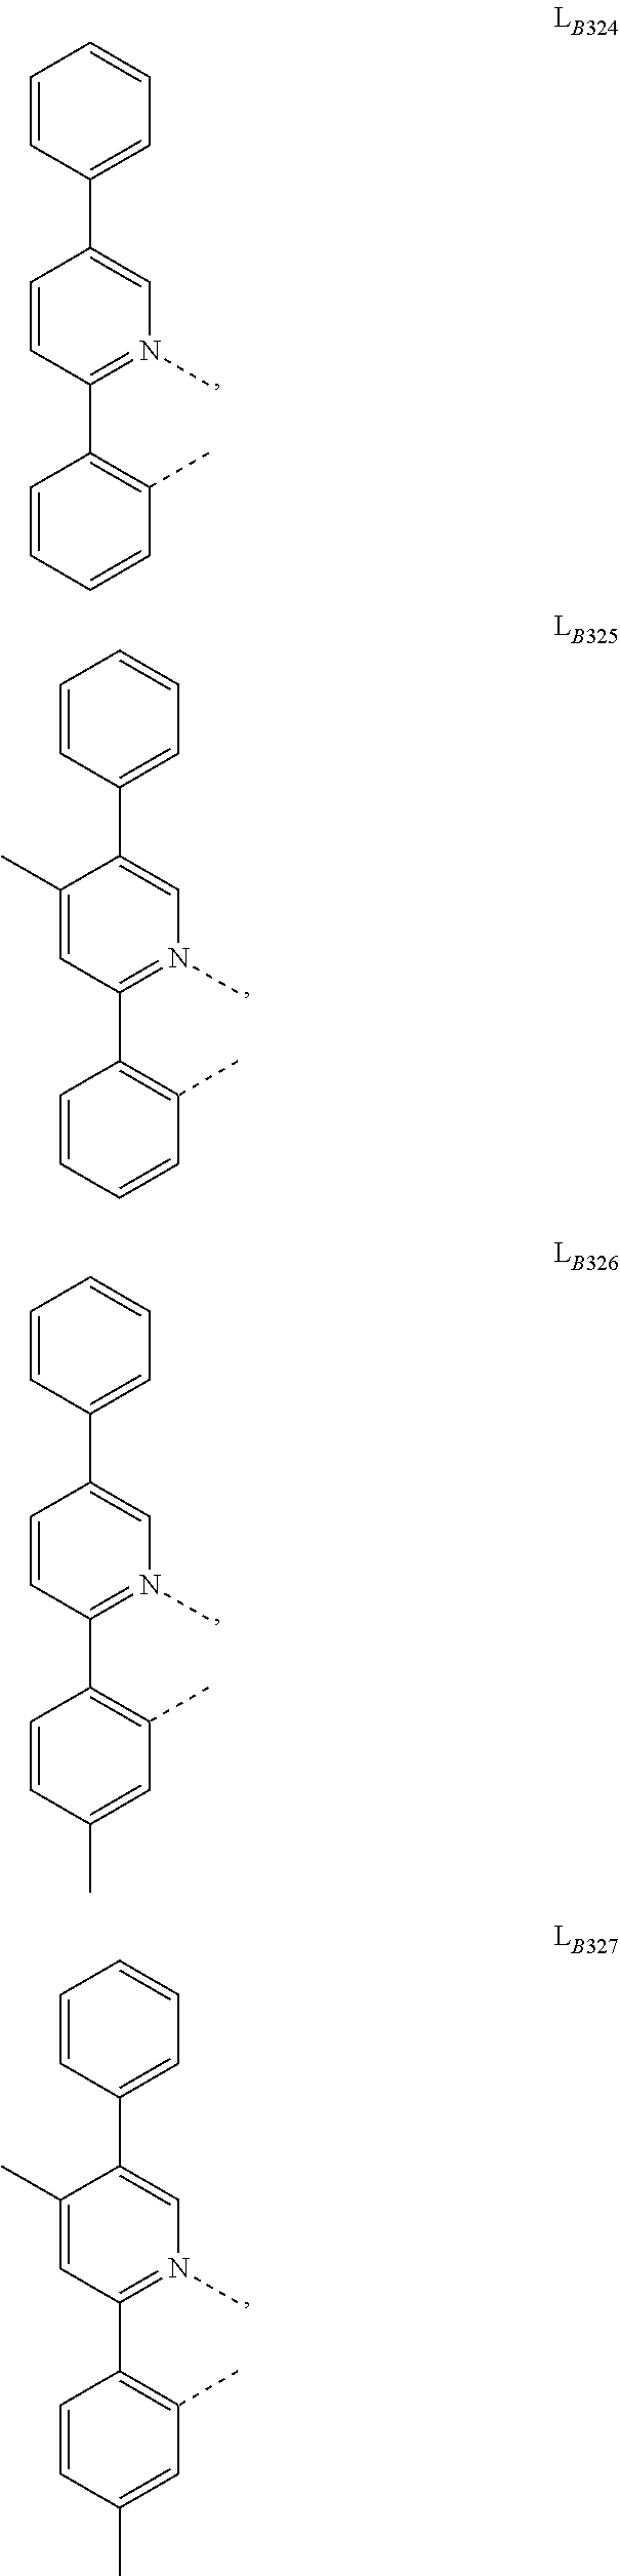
C1(C2=C(C)C=CC=C2)=N(C)C=C(C2=CC=CC=C2)C=C1.C1(C2=C(C)C=CC=C2)=N(C)C=C(C2=CC=CC=C2)C(C)=C1.C1(C2=C(C)C=C(C)C=C2)=N(C)C=C(C2=CC=CC=C2)C=C1.C1(C2=C(C)C=C(C)C=C2)=N(C)C=C(C2=CC=CC=C2)C(C)=C1
